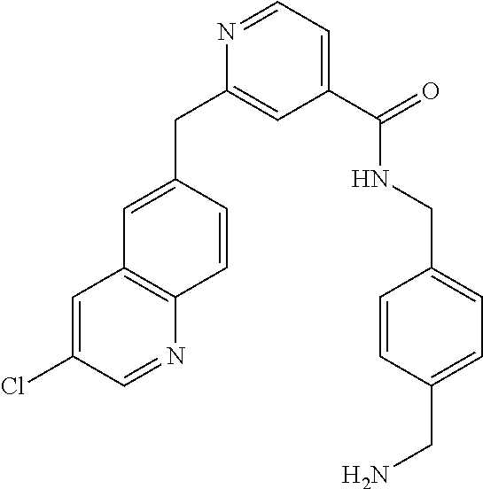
C1=C(CC2=CC(C(NCC3=CC=C(CN)C=C3)=O)=CC=N2)C=CC2=C1C=C(Cl)C=N2
